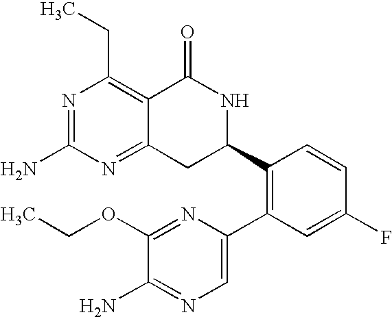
N1=C(N)N=C2C(=C1CC)C(=O)NC(C1=C(C3=CN=C(N)C(OCC)=N3)C=C(F)C=C1)C2
